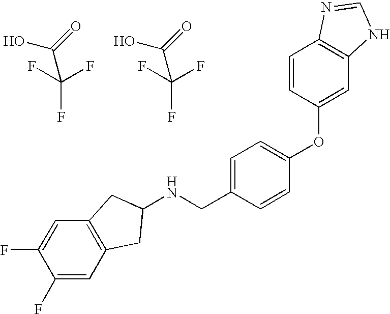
C(F)(F)(F)C(=O)O.C(F)(F)(F)C(=O)O.N(CC1=CC=C(OC2=CC3=C(C=C2)N=CN3)C=C1)C1CC2=C(C=C(F)C(F)=C2)C1
